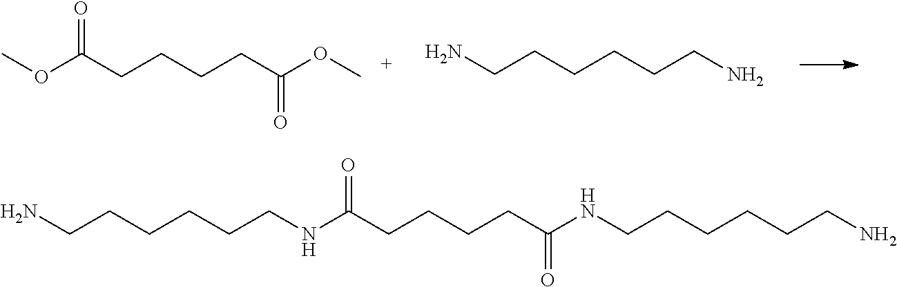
O(C(CCCCC(OC)=O)=O)C.C(CCCCCN)N.C(CCCCCNC(CCCCC(NCCCCCCN)=O)=O)N
